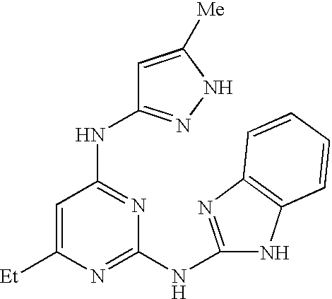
[Et]C1=CC(NC2=NNC([Me])=C2)=NC(NC2=NC3=C(N2)C=CC=C3)=N1
